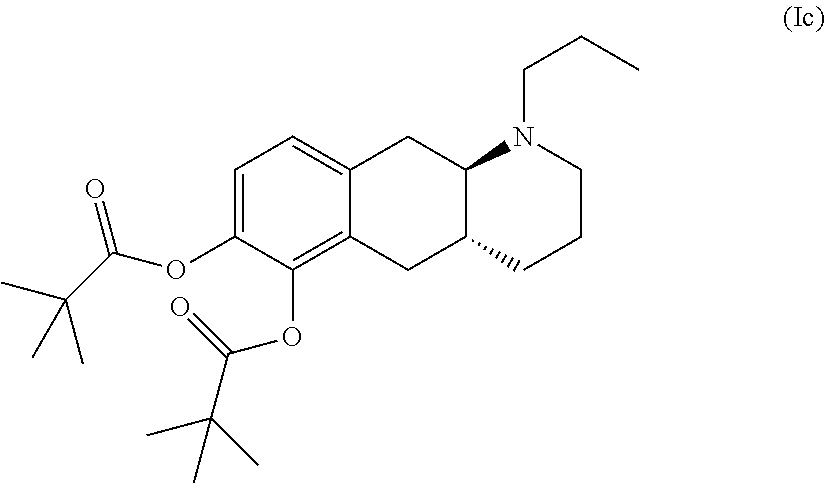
C1=C(OC(C(C)(C)C)=O)C(OC(C(C)(C)C)=O)=C2C(=C1)CC1C(C2)CCCN1CCC
